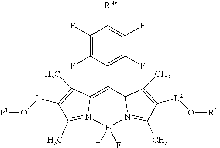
C12=C(C3=C(F)C(F)=C([RAr])C(F)=C3F)C3N(=C(C)C([L2]O[R1])=C3C)B(F)(F)N1=C(C)C([L1]O[P1])=C2C
